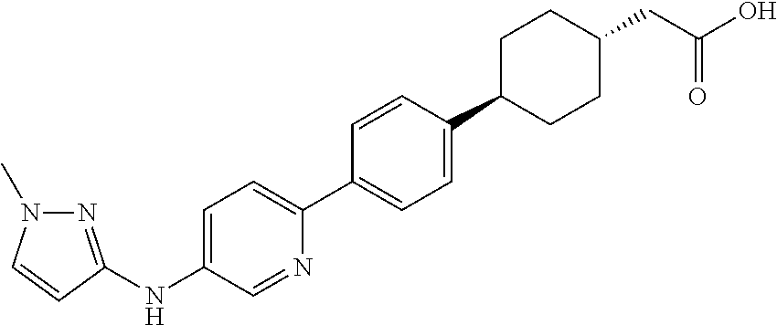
N(C1=CC=C(C2=CC=C(C3CCC(CC(O)=O)CC3)C=C2)N=C1)C1=NN(C)C=C1
